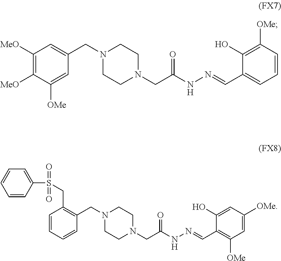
C1=CC=CC(CN2CCN(CC(NN=CC3=C([OMe])C=C([OMe])C=C3O)=O)CC2)=C1CS(C1=CC=CC=C1)(=O)=O.C1=C([OMe])C([MeO])=C([MeO])C=C1CN1CCN(CC(NN=CC2=CC=CC([OMe])=C2O)=O)CC1
